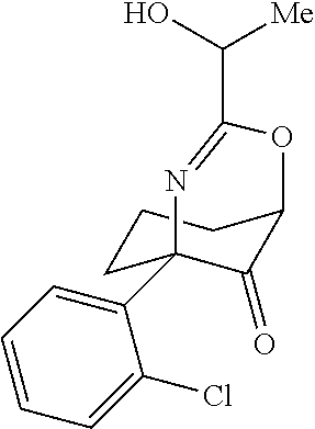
C1(C23CCCC(C2=O)OC(C(O)[Me])=N3)=CC=CC=C1Cl
